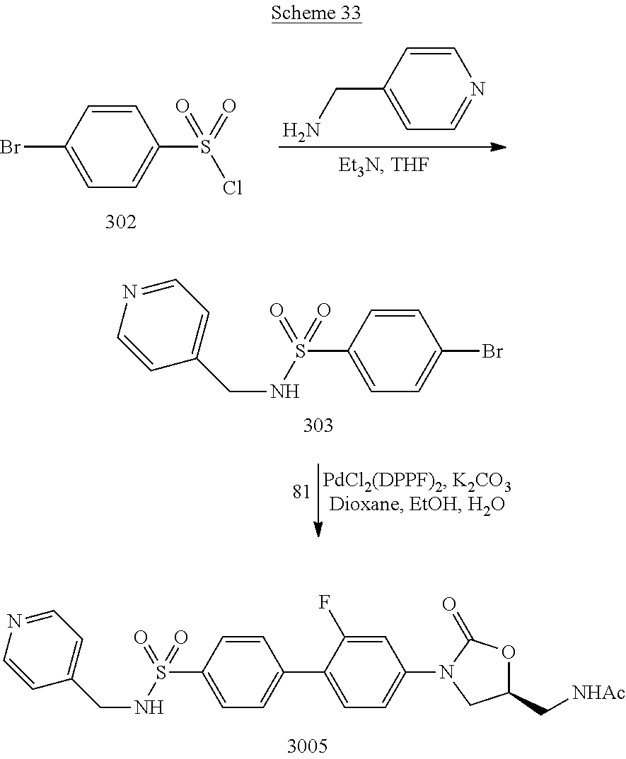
C1=CC(CN)=CC=N1.C1=CC(Br)=CC=C1S(=O)(=O)Cl.C(NS(C1=CC=C(Br)C=C1)(=O)=O)C1=CC=NC=C1.N(S(C1=CC=C(C2=CC=C(N3CC(C[NHAc])OC3=O)C=C2F)C=C1)(=O)=O)CC1=CC=NC=C1
